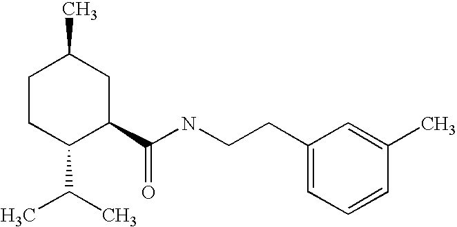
C1CC(C(C)C)C(C(NCCC2=CC=CC(C)=C2)=O)CC1C
